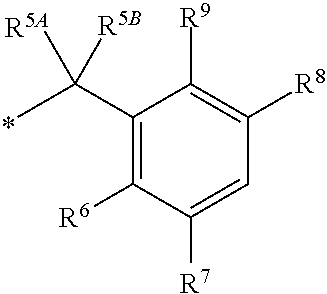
C1(C(C)([R5A])[R5B])=C([R6])C([R7])=CC([R8])=C1[R9]
